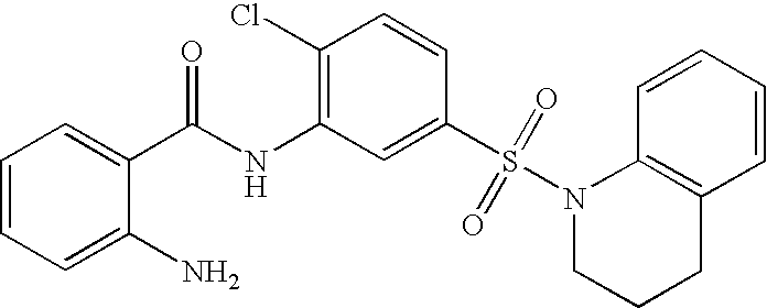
C1=CC=C(N)C(C(NC2=C(Cl)C=CC(S(=O)(=O)N3CCCC4=C3C=CC=C4)=C2)=O)=C1
